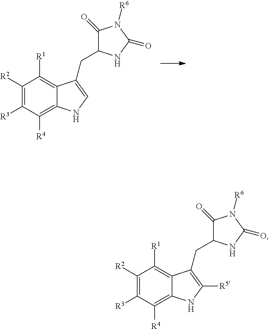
C1([R2])=C([R3])C([R4])=C2C(=C1[R1])C(CC1C(=O)N([R6])C(=O)N1)=C([R5])N2.C1([R2])=C([R3])C([R4])=C2C(=C1[R1])C(CC1C(=O)N([R6])C(=O)N1)=CN2
